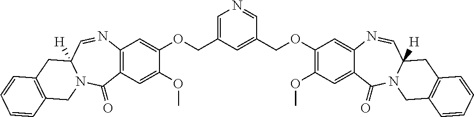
C1=C(COC2=CC3=C(C=C2OC)C(=O)N2C([H])(C=N3)CC3=C(C2)C=CC=C3)C=C(COC2=C(OC)C=C3C(=C2)N=CC2([H])N(C3=O)CC3=C(C2)C=CC=C3)C=N1
